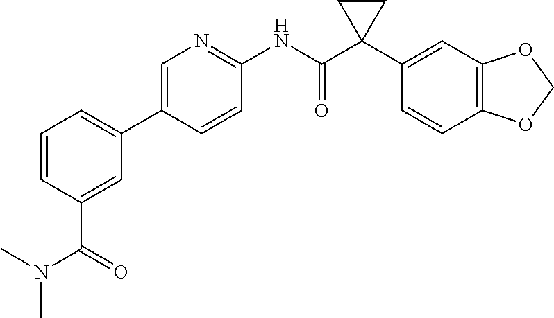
C1=C(C2=CC=CC(C(N(C)C)=O)=C2)C=CC(NC(C2(C3=CC4=C(C=C3)OCO4)CC2)=O)=N1
